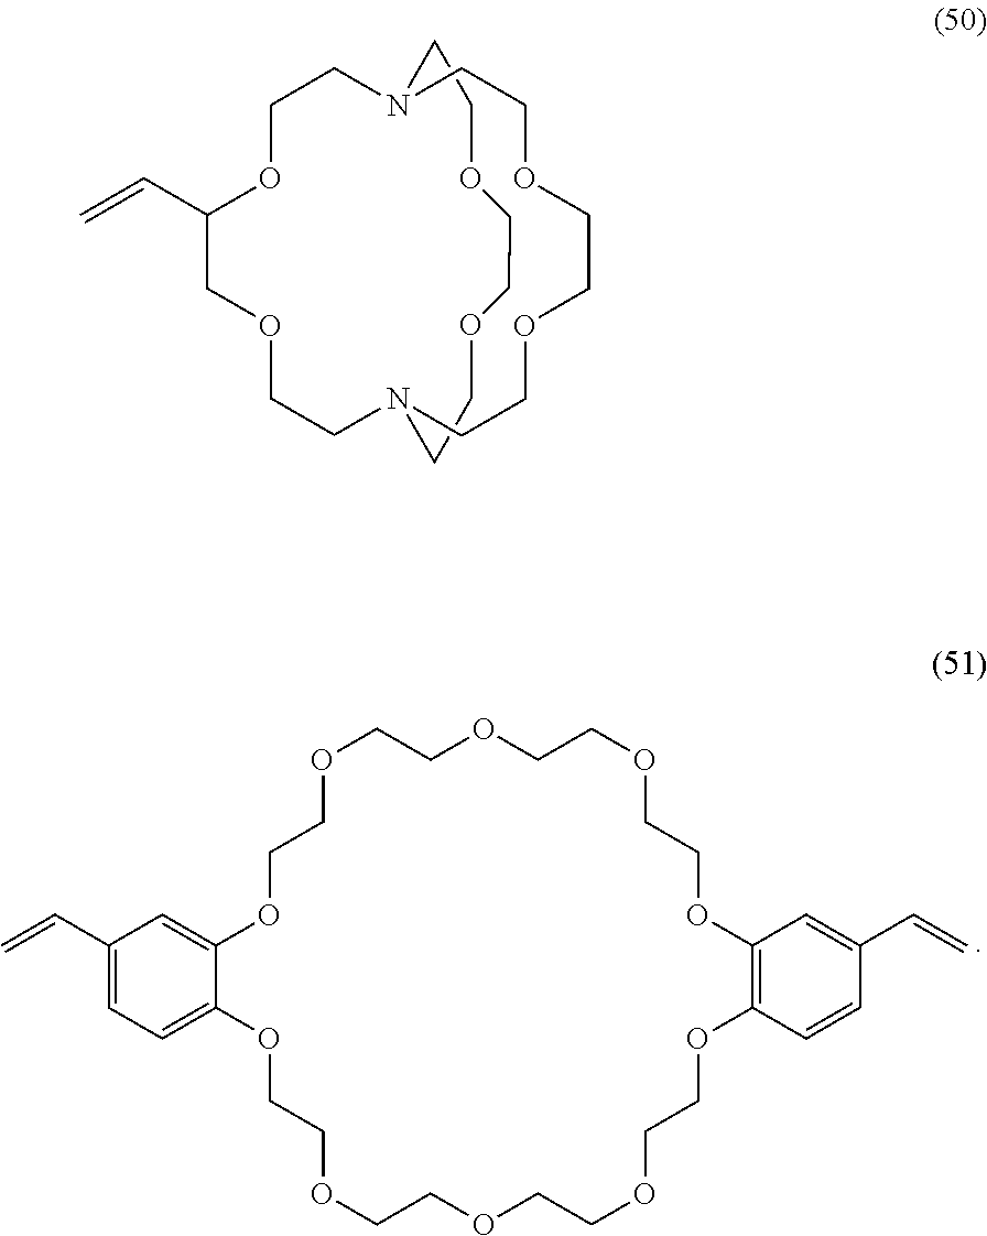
C1COCCOCCN2CCOCC(C=C)OCCN1CCOCCOCC2.C1(C=C)=CC=C2C(=C1)OCCOCCOCCOCCOC1=C(OCCOCCOCCOCCO2)C=CC(C=C)=C1
